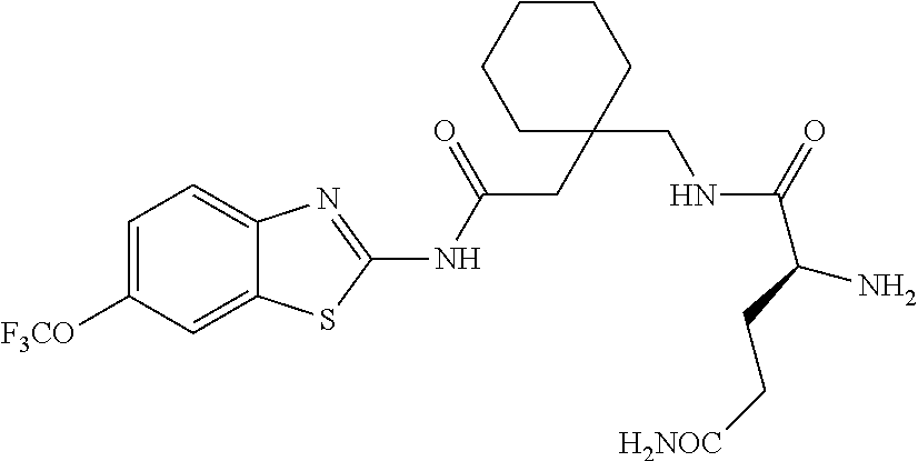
C1=C([F3CO])C=C2C(=C1)N=C(NC(CC1(CNC(=O)C(N)CC[H2NOC])CCCCC1)=O)S2
